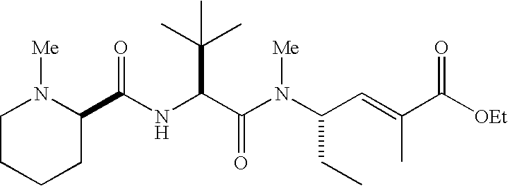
N(C(C(N(C(CC)C=C(C([OEt])=O)C)[Me])=O)C(C)(C)C)C(=O)C1N([Me])CCCC1
